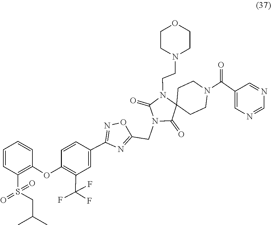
S(=O)(=O)(C1=C(OC2=C(C(F)(F)F)C=C(C3=NOC(CN4C(=O)N(CCN5CCOCC5)C5(C4=O)CCN(C(C4=CN=CN=C4)=O)CC5)=N3)C=C2)C=CC=C1)CC(C)C
